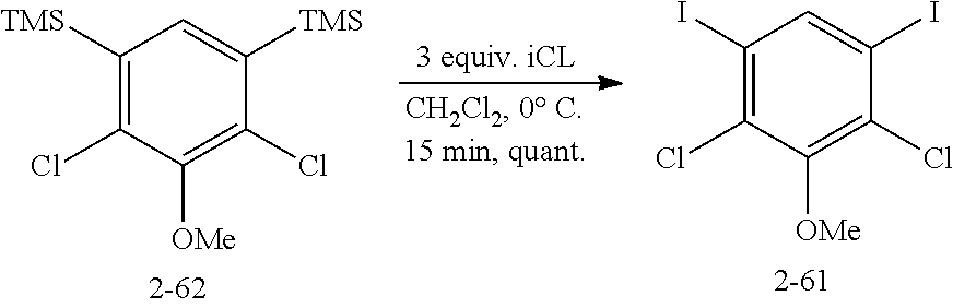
C1([TMS])=C(Cl)C([OMe])=C(Cl)C([TMS])=C1.C1(I)=C(Cl)C([OMe])=C(Cl)C(I)=C1
